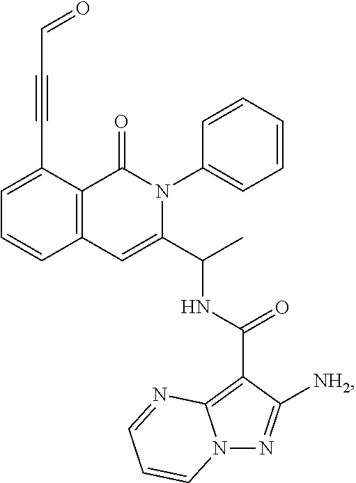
C1=C(C#CC=O)C2=C(C=C1)C=C(C(C)NC(C1=C3N(N=C1[NH2])C=CC=N3)=O)N(C1=CC=CC=C1)C2=O
